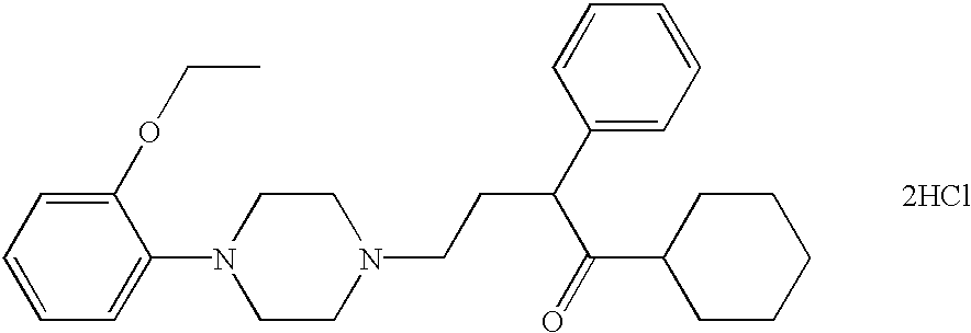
C1(OCC)=CC=CC=C1N1CCN(CCC(C(=O)C2CCCCC2)C2=CC=CC=C2)CC1.[2HCl]
